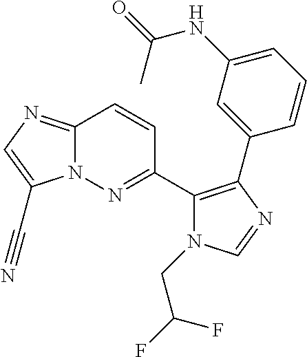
C12=NC=C(C#N)N1N=C(C1=C(C3=CC(NC(C)=O)=CC=C3)N=CN1CC(F)F)C=C2
